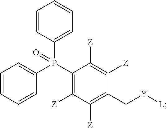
O=P(C1=C([Z])C([Z])=C(C[Y][L])C([Z])=C1[Z])(C1=CC=CC=C1)C1=CC=CC=C1
